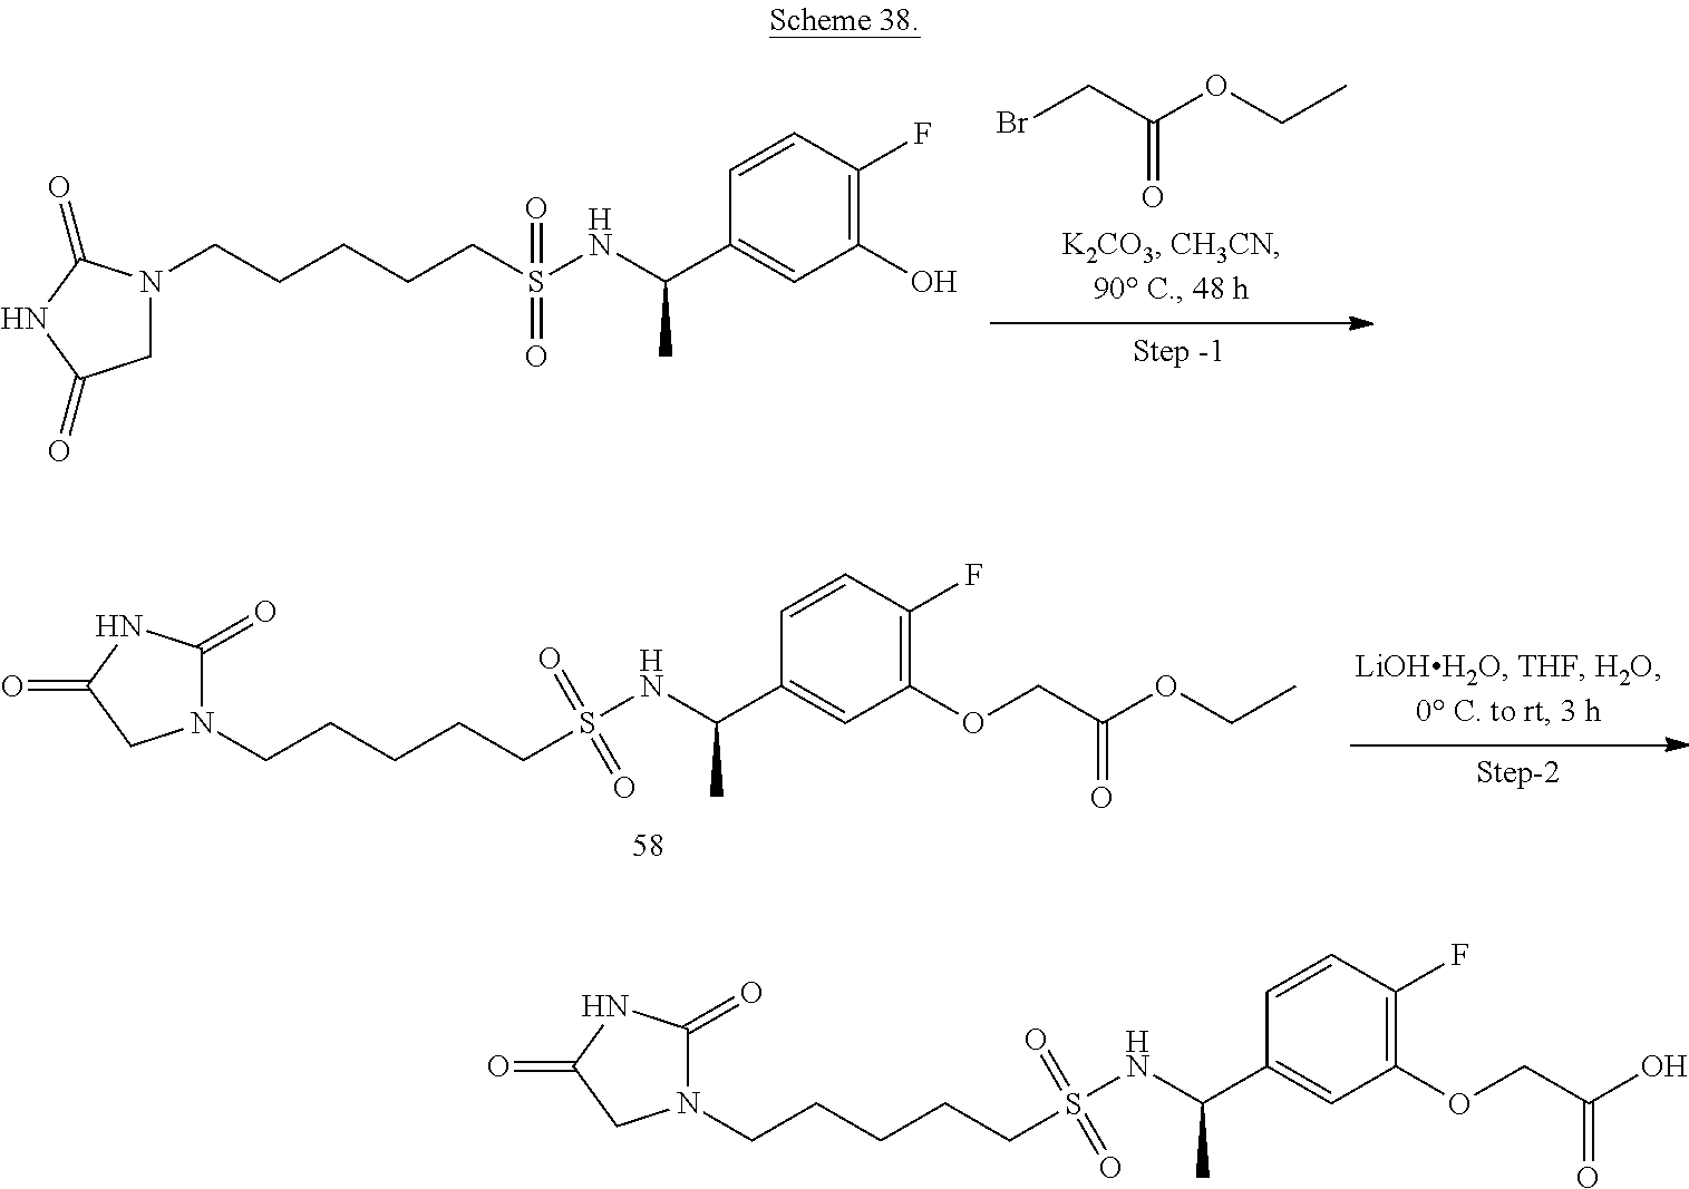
BrCC(OCC)=O.C1N(CCCCCS(NC(C2=CC(O)=C(F)C=C2)C)(=O)=O)C(=O)NC1=O.N1(CCCCCS(NC(C2=CC(OCC(OCC)=O)=C(F)C=C2)C)(=O)=O)C(=O)NC(=O)C1.N1(CCCCCS(NC(C2=CC(OCC(O)=O)=C(F)C=C2)C)(=O)=O)C(=O)NC(=O)C1
